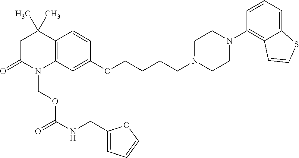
C12=C(C=C(OCCCCN3CCN(C4=C5C(=CC=C4)SC=C5)CC3)C=C1)N(COC(=O)NCC1=CC=CO1)C(=O)CC2(C)C
